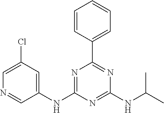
C1(NC2=CC(Cl)=CN=C2)=NC(C2=CC=CC=C2)=NC(NC(C)C)=N1
